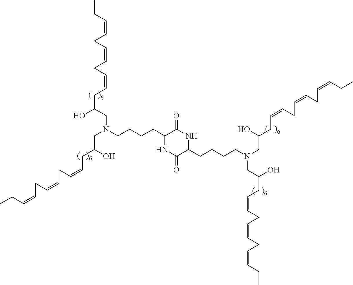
C(N(CCCCC1C(=O)NC(CCCCN(CC(CC=CCC=CCC=CCC)O)CC(CC=CCC=CCC=CCC)O)C(=O)N1)CC(CC=CCC=CCC=CCC)O)C(O)CC=CCC=CCC=CCC
